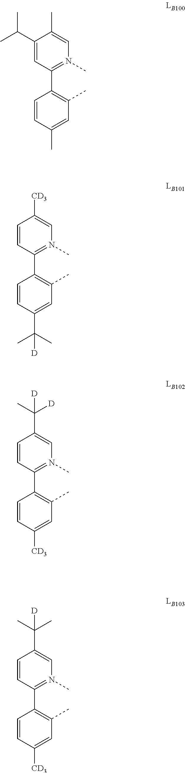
C1=CC(C2=C(C)C=C(C(C)(C)[D])C=C2)=N(C)C=C1[CD3].C1=CC(C2=C(C)C=C([CD3])C=C2)=N(C)C=C1C([D])(C)[D].C1=CC(C2=C(C)C=C([CD3])C=C2)=N(C)C=C1C(C)(C)[D].C1(C(C)C)=CC(C2=C(C)C=C(C)C=C2)=N(C)C=C1C
